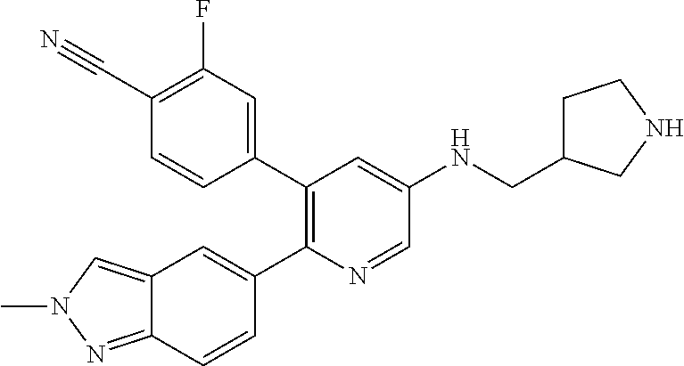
C12=NN(C)C=C1C=C(C1=C(C3=CC(F)=C(C#N)C=C3)C=C(NCC3CCNC3)C=N1)C=C2
